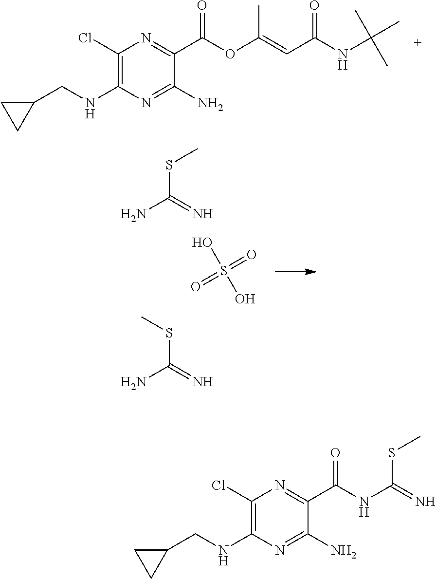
NC(SC)=N.OS(=O)(=O)O.NC(SC)=N.C1(Cl)=C(NCC2CC2)N=C(N)C(C(=O)OC(C)=CC(=O)NC(C)(C)C)=N1.C1(Cl)=C(NCC2CC2)N=C(N)C(C(=O)NC(SC)=N)=N1
